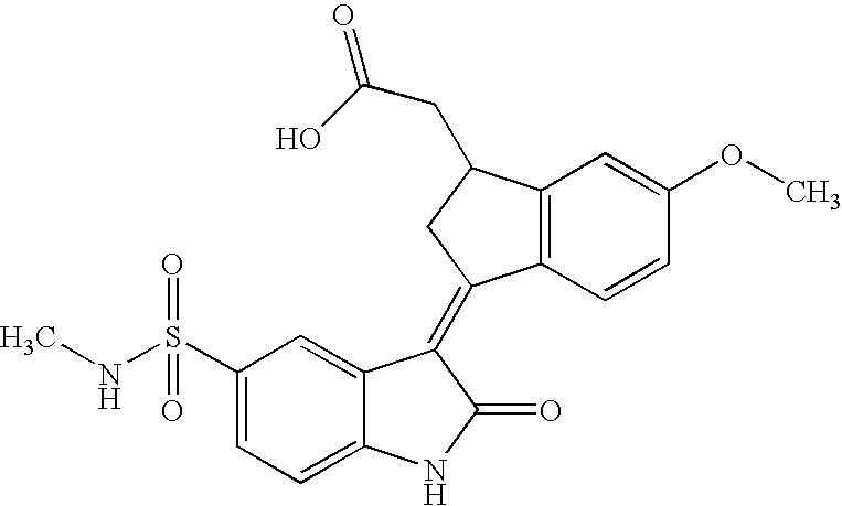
C1(S(NC)(=O)=O)=CC=C2C(=C1)C(=C1C3=C(C(CC(=O)O)C1)C=C(OC)C=C3)C(=O)N2
